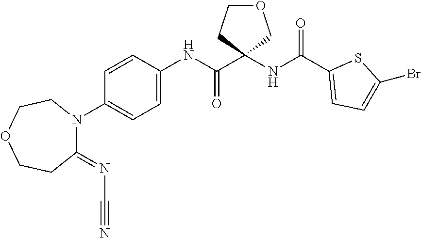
C1(=NC#N)N(C2=CC=C(NC(C3(NC(C4=CC=C(Br)S4)=O)COCC3)=O)C=C2)CCOCC1
